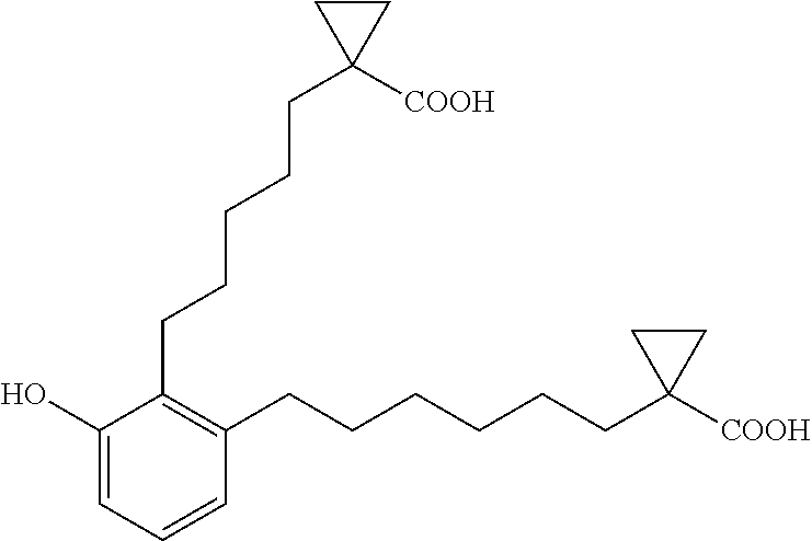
C1(O)=CC=CC(CCCCCCC2([COOH])CC2)=C1CCCCCC1([COOH])CC1
